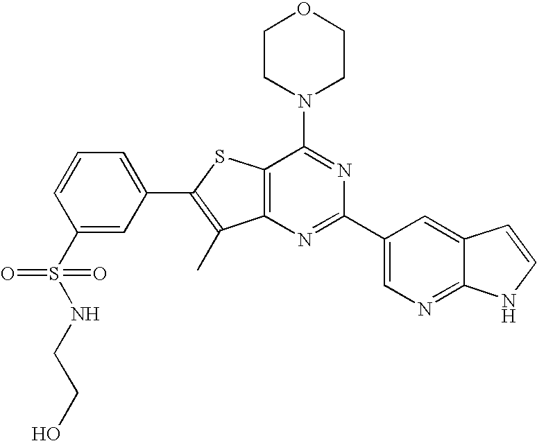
C1CN(C2=NC(C3=CN=C4C(=C3)C=CN4)=NC3=C2SC(C2=CC=CC(S(NCCO)(=O)=O)=C2)=C3C)CCO1
